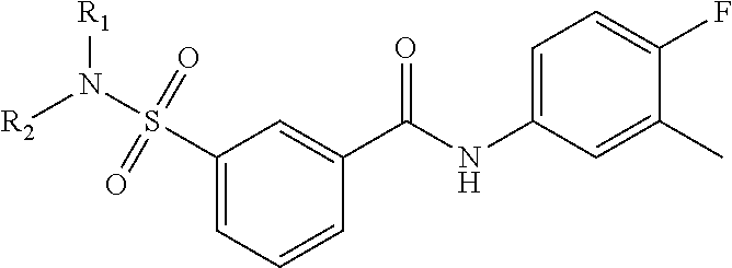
C1(C(NC2=CC=C(F)C(C)=C2)=O)=CC(S(N([R2])[R1])(=O)=O)=CC=C1
